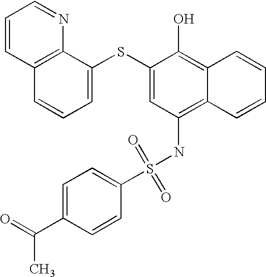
C1=CC2=C(N=C1)C(SC1=CC(NS(=O)(=O)C3=CC=C(C(C)=O)C=C3)=C3C(=C1O)C=CC=C3)=CC=C2
